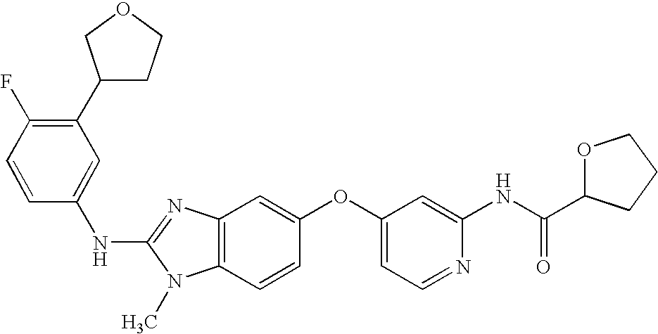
N(C1=NC2=C(N1C)C=CC(OC1=CC=NC(NC(C3OCCC3)=O)=C1)=C2)C1=CC(C2CCOC2)=C(F)C=C1
